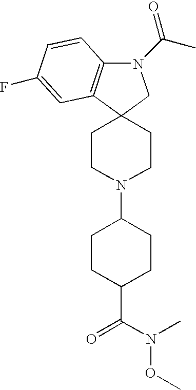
N1(C(C)=O)C2=C(C3(C1)CCN(C1CCC(C(N(OC)C)=O)CC1)CC3)C=C(F)C=C2
